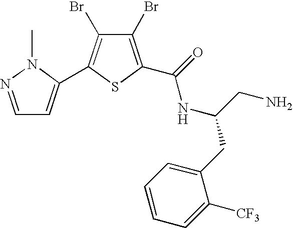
C1(Br)=C(C(=O)NC(CC2=CC=CC=C2[CF3])CN)SC(C2=CC=NN2C)=C1Br
